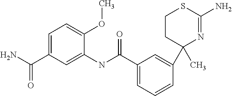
C1CC(C2=CC(C(NC3=CC(C(N)=O)=CC=C3OC)=O)=CC=C2)(C)N=C(N)S1
